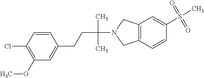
C1=CC(Cl)=C(OC)C=C1CCC(N1CC2=C(C1)C=C(S(C)(=O)=O)C=C2)(C)C
